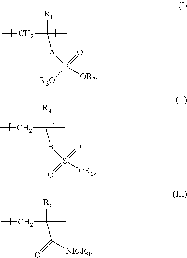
CCC(C)([R1])[A]P([OR2])(=O)[R3O].CCC(C)([R4])BS([OR5])(=O)=O.CCC(C)([R6])C([NR7R8])=O
